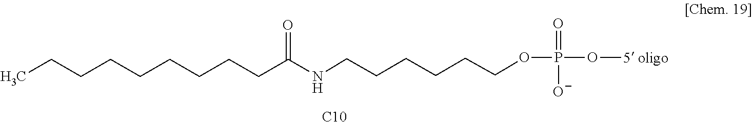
C(CCOP(O[5 oligo])(=O)[O-])CCCNC(CCCCCCCCC)=O.[C10]
